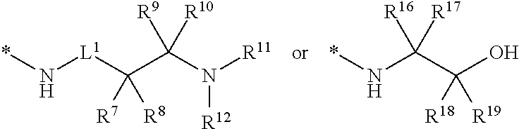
*N[L1]C(C(N([R11])[R12])([R10])[R9])([R8])[R7].*NC(C(O)([R19])[R18])([R16])[R17]
